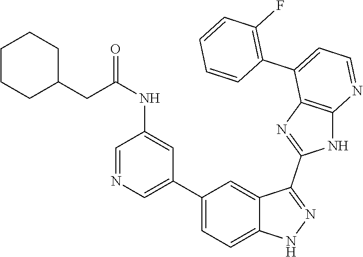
C1(C2=CC=C3C(=C2)C(C2=NC4=C(N2)N=CC=C4C2=C(F)C=CC=C2)=NN3)=CN=CC(NC(CC2CCCCC2)=O)=C1
